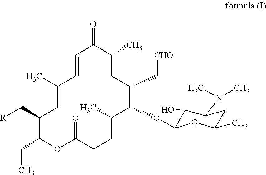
C1(CC)C(C[R])C=C(C)C=CC(=O)C(C)CC(C[CHO])C(OC2C(O)C(N(C)C)CC(C)O2)C(C)CCC(=O)O1
